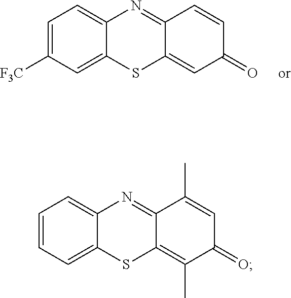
C1=C2C(=CC=C1)N=C1C(=C(C)C(=O)C=C1C)S2.C1=C2C(=CC=C1[F3C])N=C1C(=CC(=O)C=C1)S2
